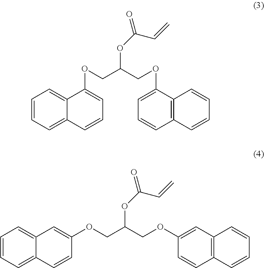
C1=CC=C2C(=C1)C(OCC(COC1=CC=CC3=C1C=CC=C3)OC(=O)C=C)=CC=C2.C1=CC=C2C(=C1)C=C(OCC(COC1=CC3=C(C=C1)C=CC=C3)OC(=O)C=C)C=C2
